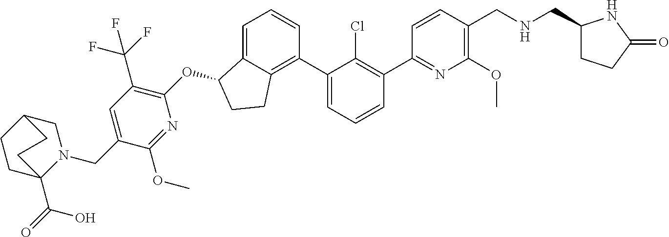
O(C1C2=CC=CC(C3=CC=CC(C4=NC(OC)=C(CNCC5CCC(=O)N5)C=C4)=C3Cl)=C2CC1)C1=C(C(F)(F)F)C=C(CN2CC3CCC2(C(=O)O)CC3)C(OC)=N1
